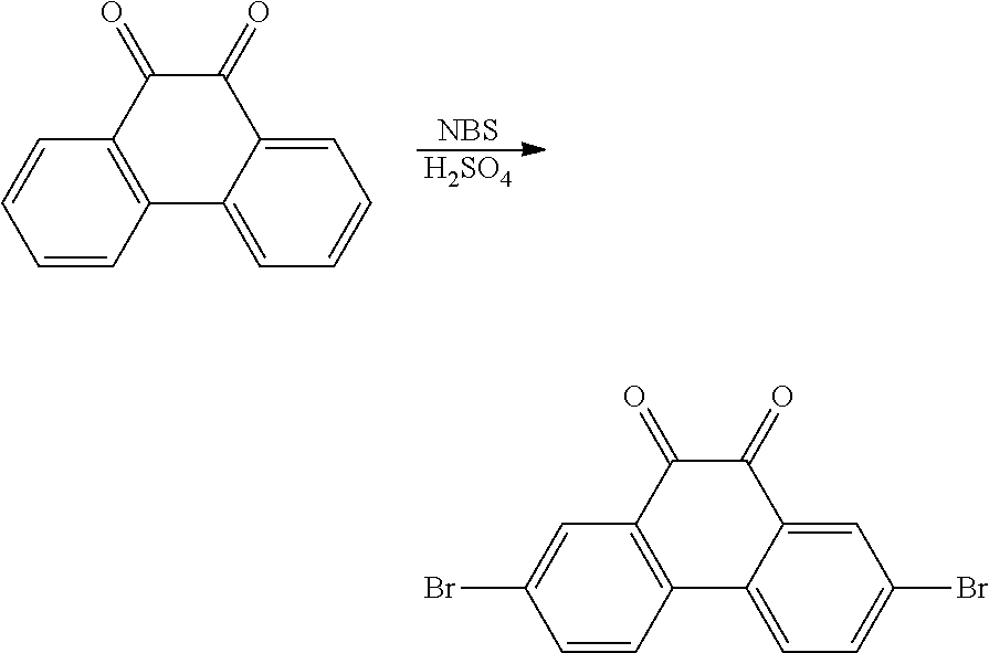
[NBS].[H2SO4].C1=CC2=C(C=C1)C(=O)C(=O)C1=CC=CC=C21.C1=CC2=C(C=C1Br)C(=O)C(=O)C1=CC(Br)=CC=C21
